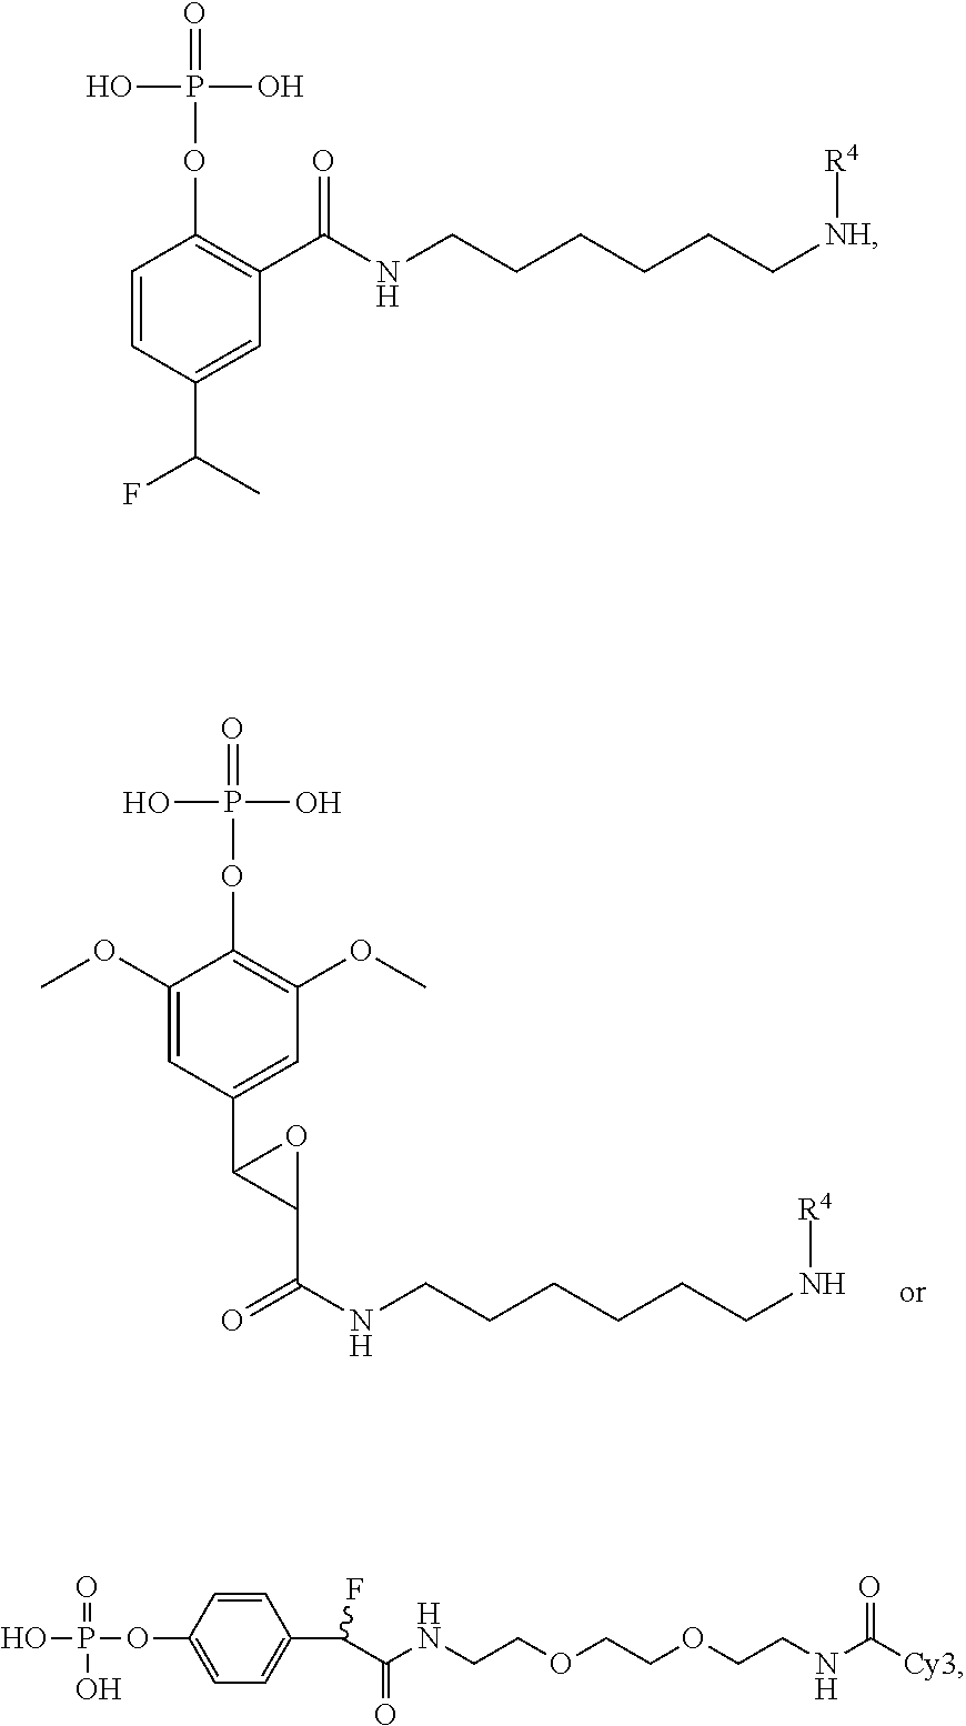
C1(OC)=CC(C2C(C(NCCCCCCN[R4])=O)O2)=CC(OC)=C1OP(O)(O)=O.C1=CC(C(C)F)=CC(C(NCCCCCC[NH][R4])=O)=C1OP(O)(O)=O.OP(O)(=O)OC1=CC=C(C(C(NCCOCCOCCNC([Cy3])=O)=O)F)C=C1
